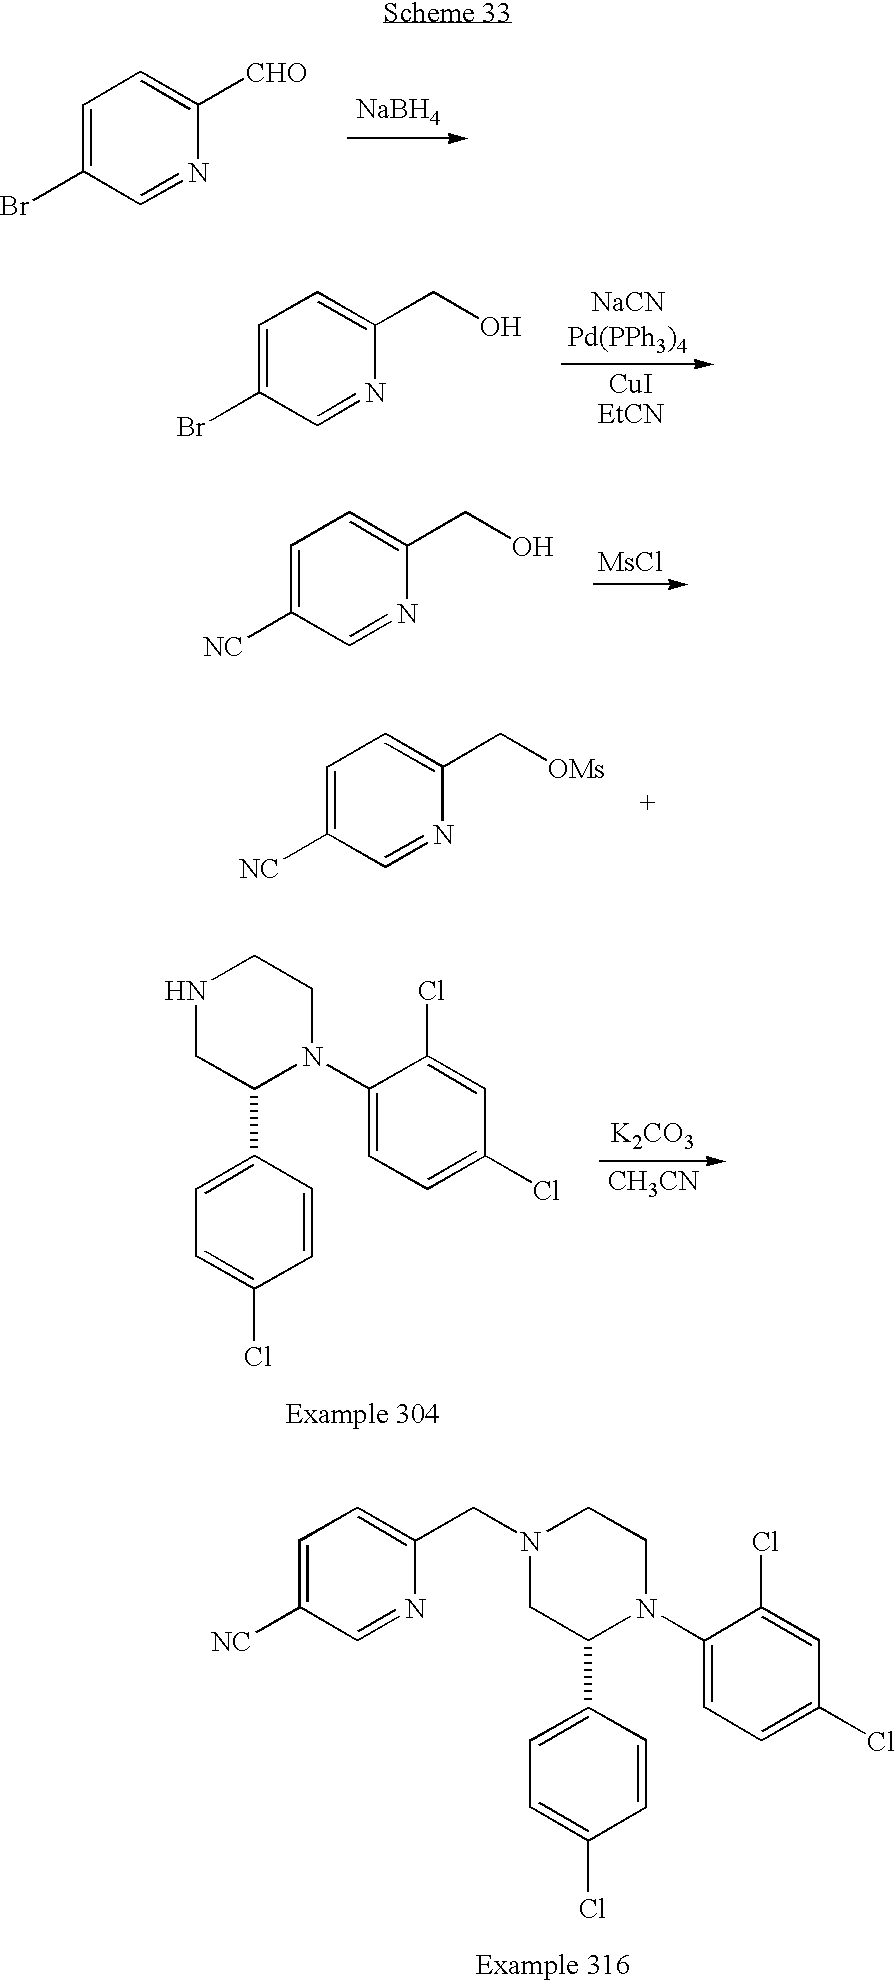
C1=C(Br)C=NC([CHO])=C1.[NaBH4].C1=C(Br)C=NC(CO)=C1.C1=C([NC])C=NC(CO)=C1.[MsCl].C1=C([NC])C=NC(C[OMs])=C1.C1(N2CCNCC2C2=CC=C(Cl)C=C2)=CC=C(Cl)C=C1Cl.[K2CO3].[CH3CN].C1(N2CCN(CC3=CC=C([NC])C=N3)CC2C2=CC=C(Cl)C=C2)=CC=C(Cl)C=C1Cl
